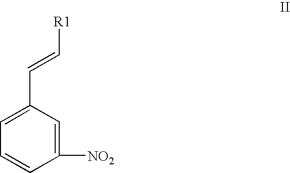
C1([NO2])=CC(C=C[R1])=CC=C1
